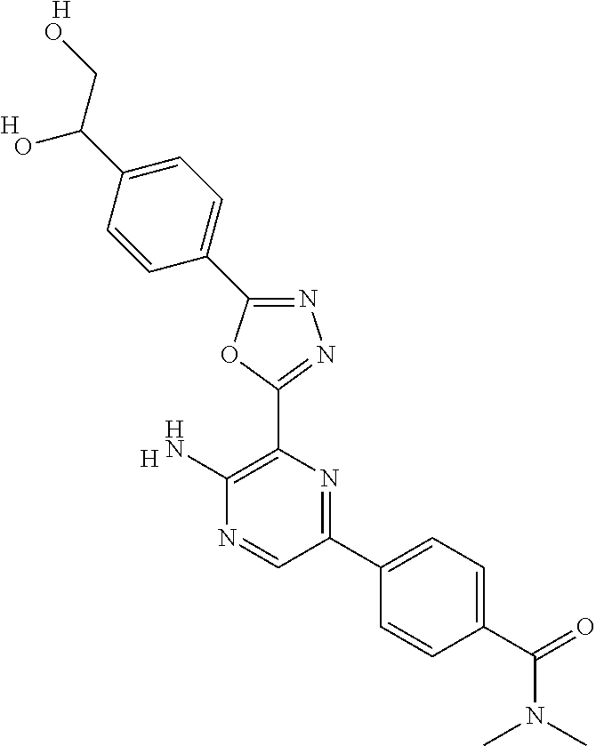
[H].C1(N)=C(C2=NN=C(C3=CC=C(C(CO)O)C=C3)O2)N=C(C2=CC=C(C(N(C)C)=O)C=C2)C=N1.[H].[H]
